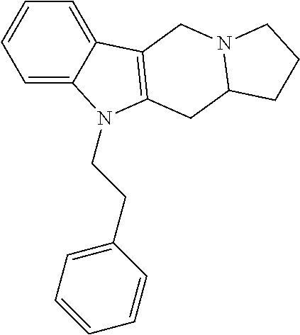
C1=C2C(=CC=C1)C1=C(CC3N(C1)CCC3)N2CCC1=CC=CC=C1
